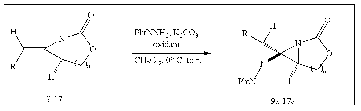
[H]C([R])=C1C2([H])N1C(=O)OC2.C1([R])([H])N([PhtN])C12C1([H])N2C(=O)OC1
